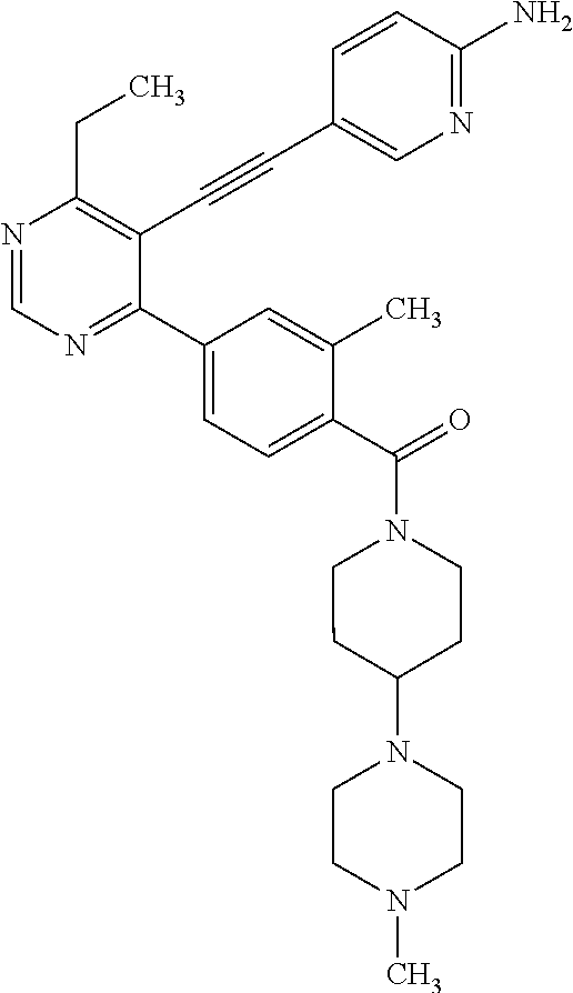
N1=CN=C(C2=CC=C(C(=O)N3CCC(N4CCN(C)CC4)CC3)C(C)=C2)C(C#CC2=CN=C(N)C=C2)=C1CC
